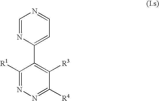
C1(C2=CC=NC=N2)=C([R3])C([R4])=NN=C1[R1]
